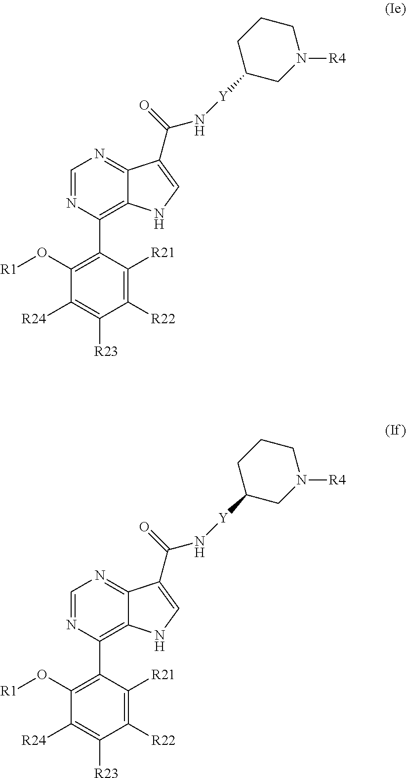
C1([R24])=C([R23])C([R22])=C([R21])C(C2=C3C(=NC=N2)C(C(=O)N[Y]C2CN([R4])CCC2)=CN3)=C1O[R1].C1([R24])=C([R23])C([R22])=C([R21])C(C2=C3C(=NC=N2)C(C(=O)N[Y]C2CN([R4])CCC2)=CN3)=C1O[R1]
